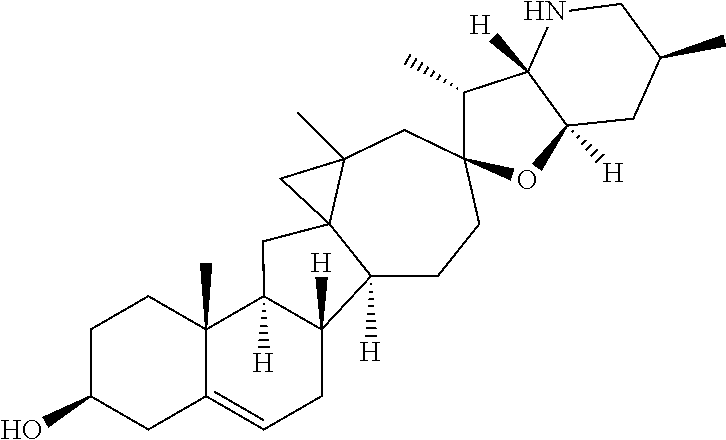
C12([H])CCC3(CC4(C)C1(CC1([H])C5(C)C(=CCC21[H])CC(O)CC5)C4)C(C)C1([H])C([H])(O3)CC(C)CN1
